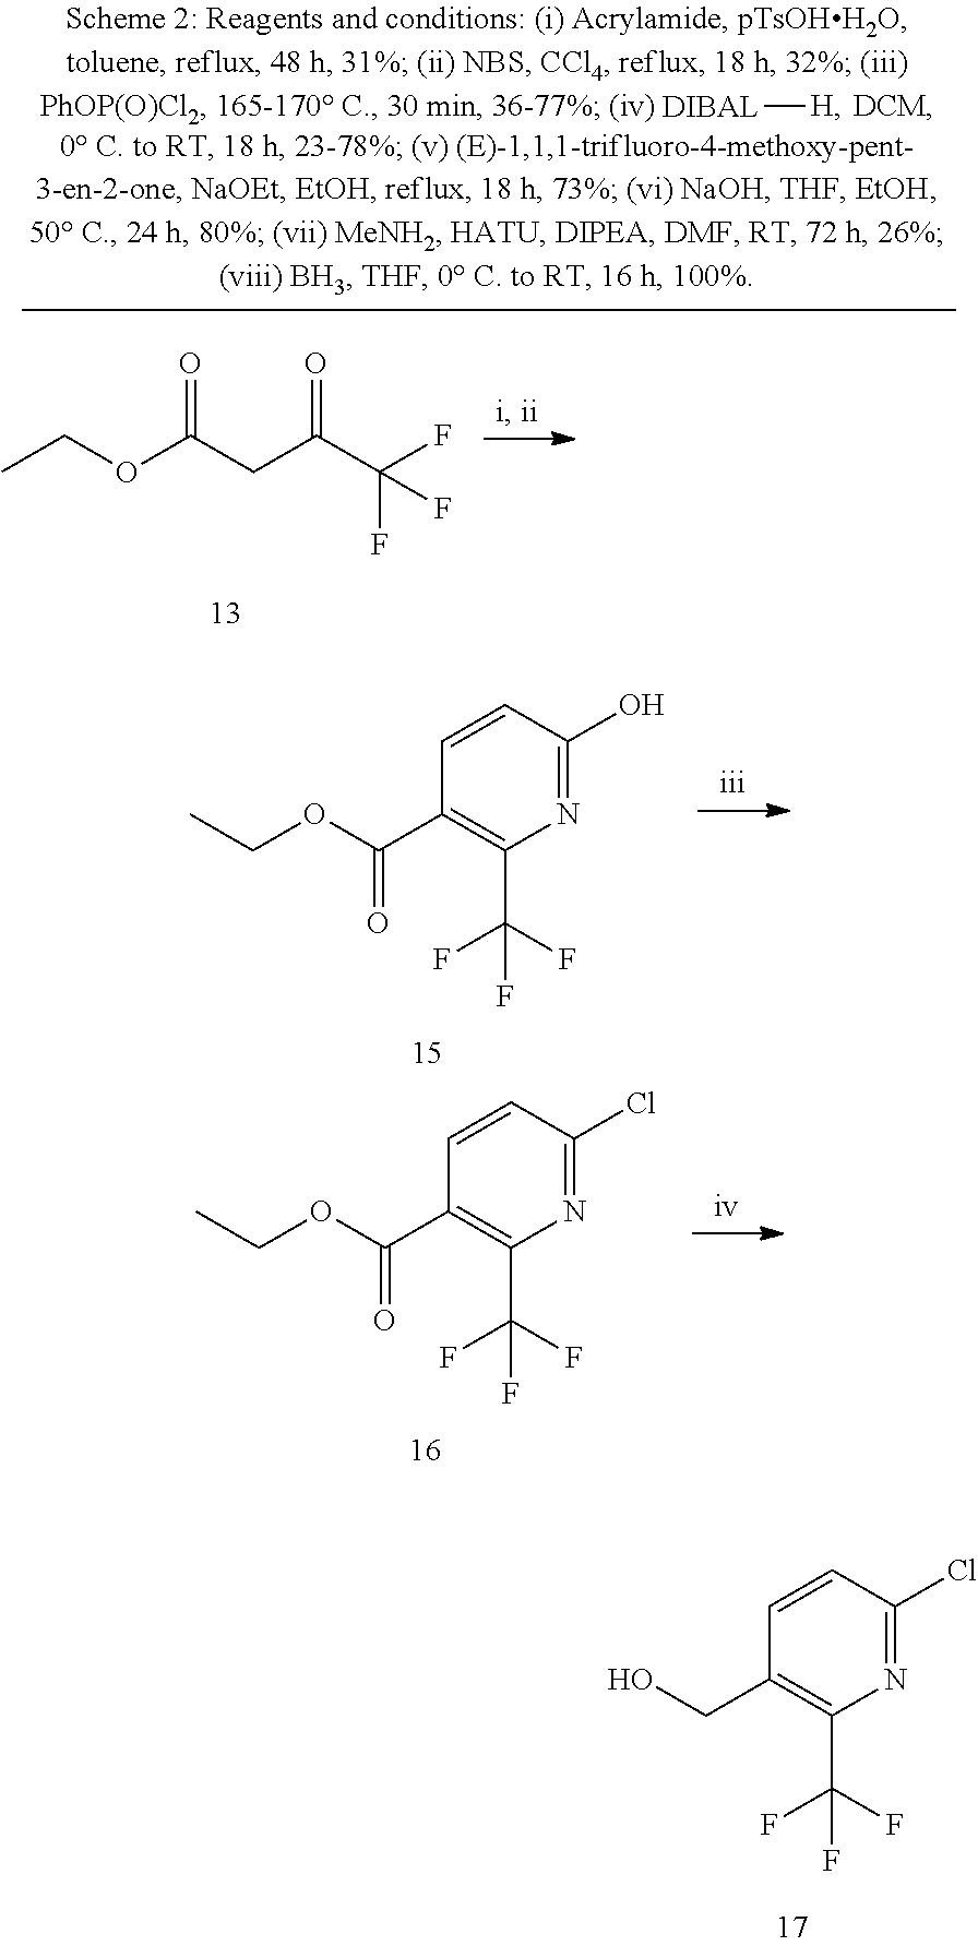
[DIBAL][H].CCOC(CC(C(F)(F)F)=O)=O.CCOC(C1=C(C(F)(F)F)N=C(O)C=C1)=O.CCOC(C1=C(C(F)(F)F)N=C(Cl)C=C1)=O.OCC1=C(C(F)(F)F)N=C(Cl)C=C1
